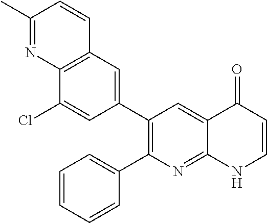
C12=C(C=C(C3=C(C4=CC=CC=C4)N=C4C(=C3)C(=O)C=CN4)C=C1Cl)C=CC(C)=N2
